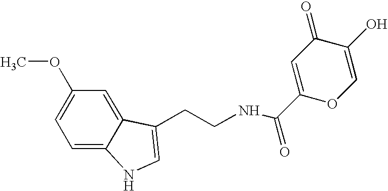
C1(OC)=CC=C2C(=C1)C(CCNC(C1=CC(=O)C(O)=CO1)=O)=CN2
